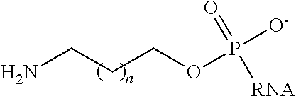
O(P([O-])(=O)[RNA])CCCN
